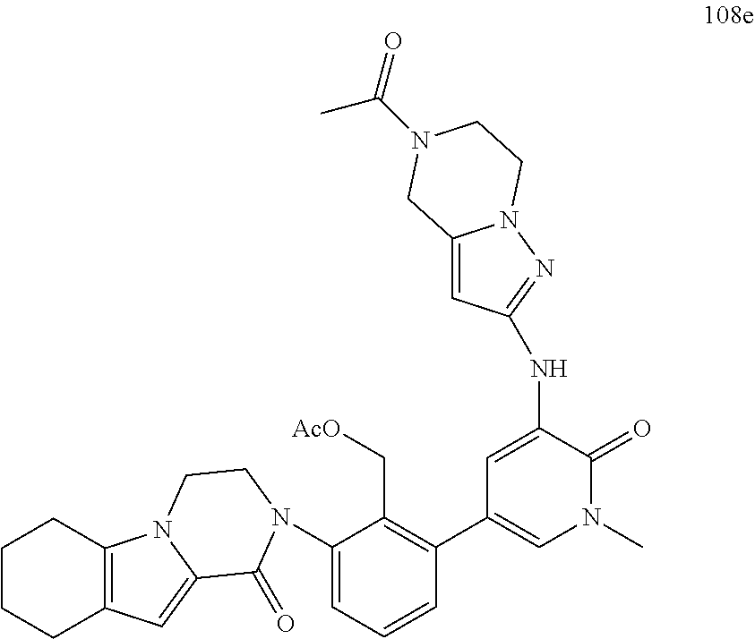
C1CCC2=C(C1)N1C(=C2)C(=O)N(C2=CC=CC(C3=CN(C)C(=O)C(NC4=NN5C(=C4)CN(C(=O)C)CC5)=C3)=C2C[AcO])CC1
